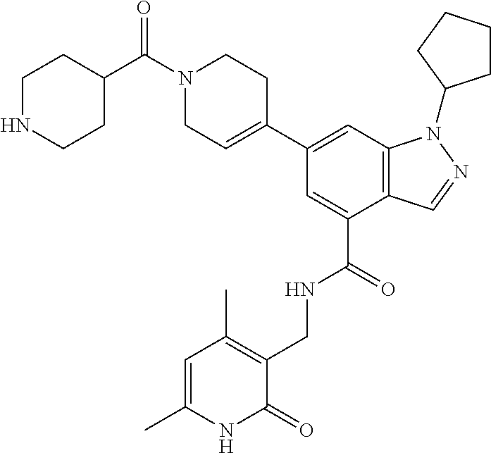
C12=C(C=C(C3=CCN(C(=O)C4CCNCC4)CC3)C=C1C(=O)NCC1=C(C)C=C(C)NC1=O)N(C1CCCC1)N=C2
